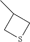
C1SCC1C
